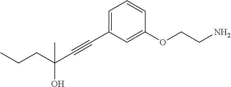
C(#CC1=CC=CC(OCCN)=C1)C(CCC)(C)O
